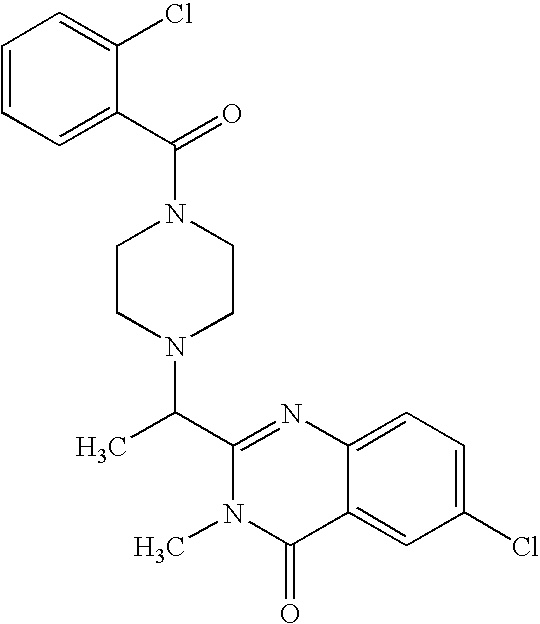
N1(C(C2=CC=CC=C2Cl)=O)CCN(C(C2=NC3=CC=C(Cl)C=C3C(=O)N2C)C)CC1
